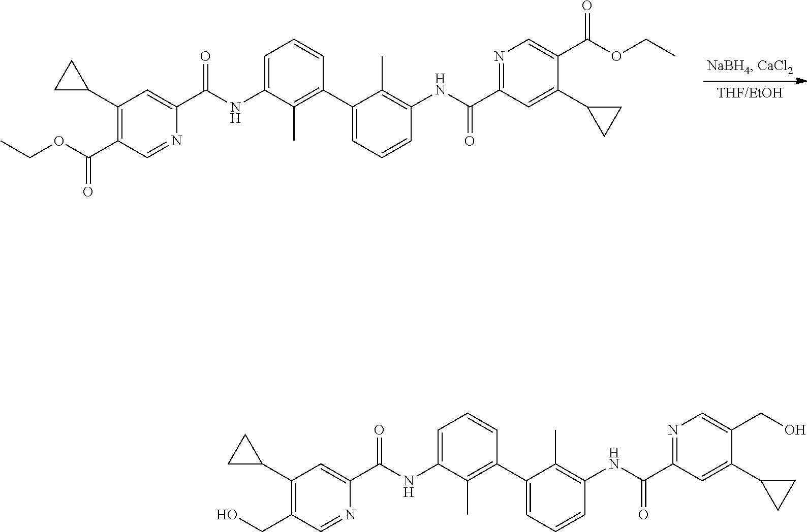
[THF/EtOH].C1(C(OCC)=O)=C(C2CC2)C=C(C(=O)NC2=CC=CC(C3=CC=CC(NC(C4=NC=C(C(OCC)=O)C(C5CC5)=C4)=O)=C3C)=C2C)N=C1.C1(CO)=C(C2CC2)C=C(C(=O)NC2=CC=CC(C3=CC=CC(NC(C4=NC=C(CO)C(C5CC5)=C4)=O)=C3C)=C2C)N=C1
